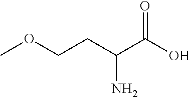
COCCC(C(O)=O)N
